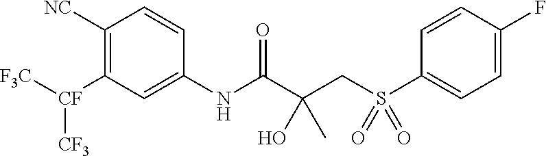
[F3C][CF](C1=C([NC])C=CC(NC(=O)C(CS(C2=CC=C(F)C=C2)(=O)=O)(O)C)=C1)[CF3]
